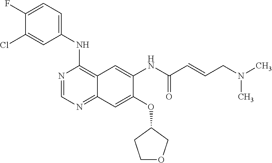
N1=CN=C2C(=C1NC1=CC=C(F)C(Cl)=C1)C=C(NC(C=CCN(C)C)=O)C(OC1CCOC1)=C2
